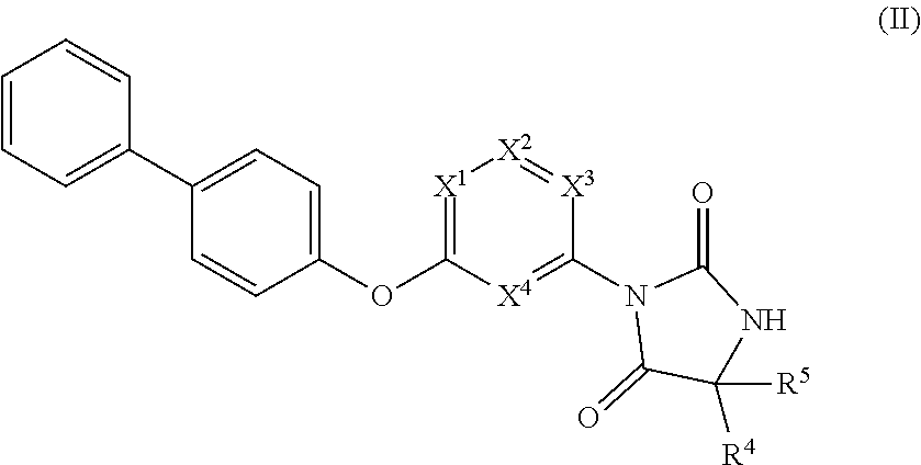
C1(=O)NC([R4])([R5])C(=O)N1C1=[X4]C(OC2=CC=C(C3=CC=CC=C3)C=C2)=[X1][X2]=[X3]1
